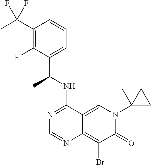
C12=CN(C3(C)CC3)C(=O)C(Br)=C1N=CN=C2NC(C1=CC=CC(C(C)(F)F)=C1F)C
